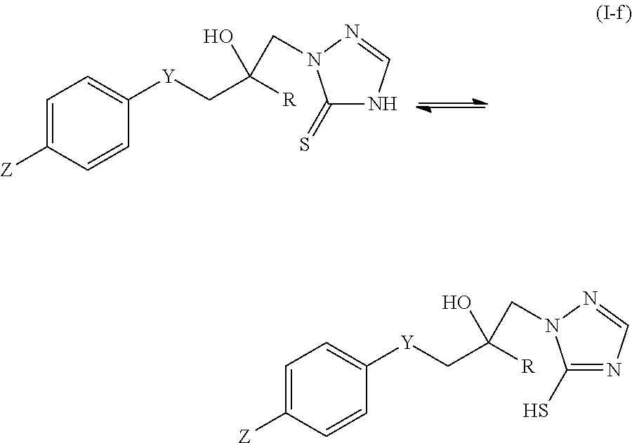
C1(S)=NC=NN1CC(O)([R])C[Y]C1=CC=C([Z])C=C1.C1(=S)NC=NN1CC(O)([R])C[Y]C1=CC=C([Z])C=C1
